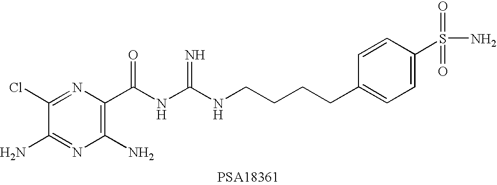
NC1=NC(N)=C(C(NC(NCCCCC2=CC=C(S(N)(=O)=O)C=C2)=N)=O)N=C1Cl
